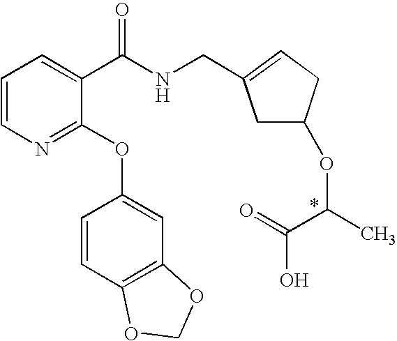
C1=CN=C(OC2=CC3=C(C=C2)OCO3)C(C(NCC2=CCC(OC(C(O)=O)C)C2)=O)=C1
